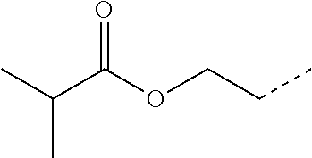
CC(C)C(OCCC)=O
